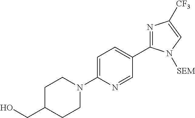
N1=C(C2=CC=C(N3CCC(CO)CC3)N=C2)N([SEM])C=C1[CF3]
